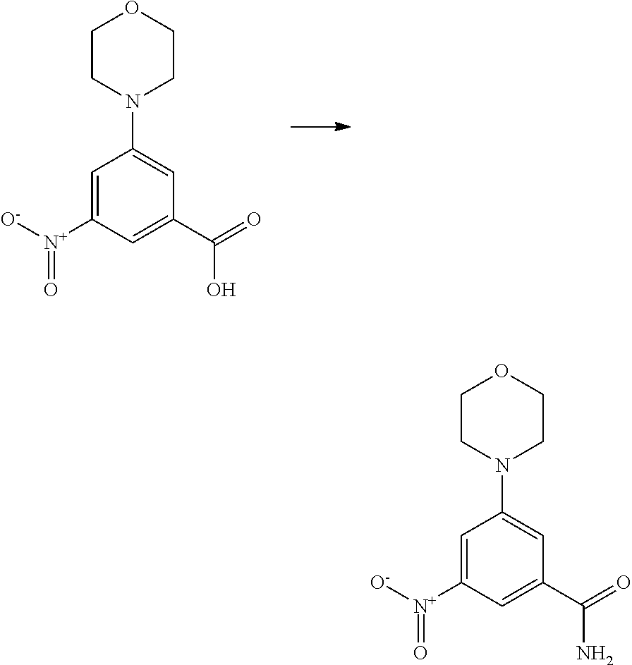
C1=C([N+]([O-])=O)C=C(C(=O)O)C=C1N1CCOCC1.C1=C([N+]([O-])=O)C=C(C(=O)N)C=C1N1CCOCC1
